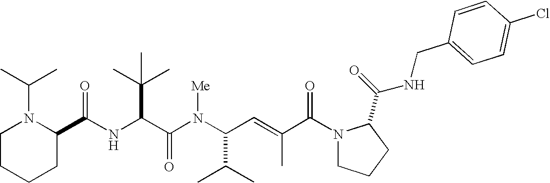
N(C(C(N(C(C(C)C)C=C(C)C(N1CCCC1C(=O)NCC1=CC=C(Cl)C=C1)=O)[Me])=O)C(C)(C)C)C(C1N(C(C)C)CCCC1)=O
